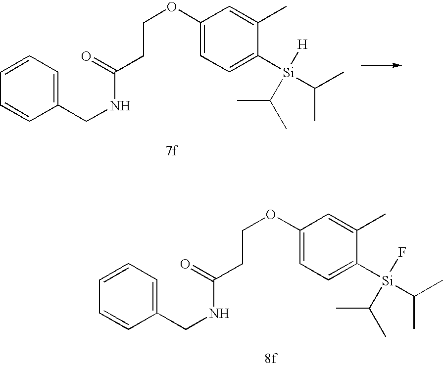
C1=CC=C(CNC(=O)CCOC2=CC=C([Si](F)(C(C)C)C(C)C)C(C)=C2)C=C1.C1=CC=C(CNC(=O)CCOC2=CC=C([Si]([H])(C(C)C)C(C)C)C(C)=C2)C=C1
